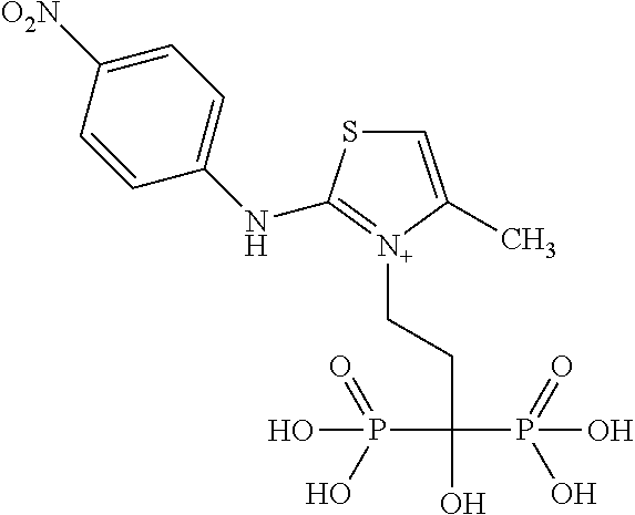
C1=C(C)[N+](CCC(P(=O)(O)O)(P(O)(=O)O)O)=C(NC2=CC=C([O2N])C=C2)S1
